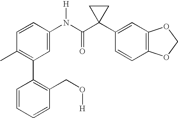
C1=CC(N(C(C2(C3=CC4=C(C=C3)OCO4)CC2)=O)[H])=CC(C2=C(CO[H])C=CC=C2)=C1C
